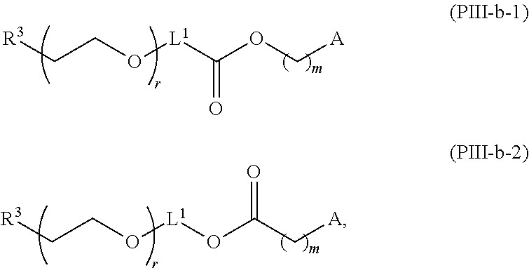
[R3]CCO[L1]C(OC[A])=O.[R3]CCO[L1]OC(C[A])=O
